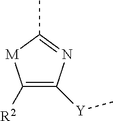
C1([R2])=C([Y]C)N=C(C)[M]1
